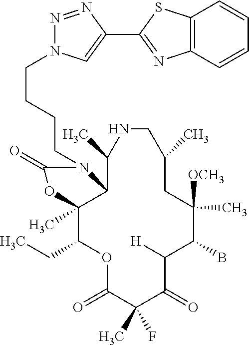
O1C(=O)C(C)(F)C(=O)C([H])C(B)C([OCH3])(C)CC(C)CNC(C)C2C(C)(C1CC)OC(=O)N2CCCCN1N=NC(C2=NC3=C(S2)C=CC=C3)=C1
